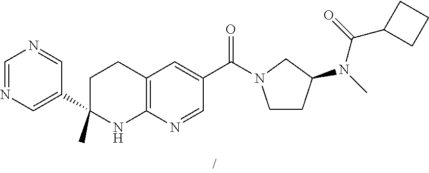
C(C1=CC2=C(N=C1)NC(C)(C1=CN=CN=C1)CC2)(=O)N1CCC(N(C(C2CCC2)=O)C)C1
